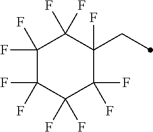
C1(F)(F)C(F)(F)C(F)(F)C(F)(F)C(F)(CC)C1(F)F
